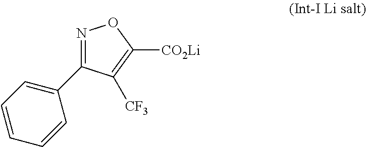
N1=C(C2=CC=CC=C2)C([CF3])=C([CO2Li])O1
